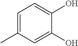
C1=C(C)C=C(O)C(O)=C1
